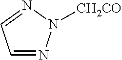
N1=CC=NN1[CH2CO]
